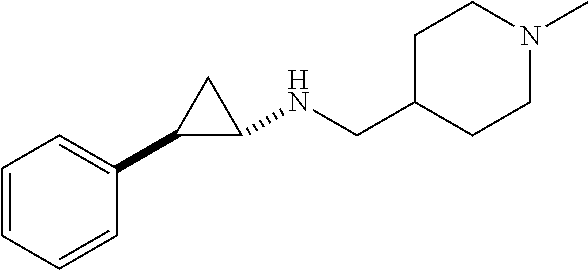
C1=CC=CC(C2C(NCC3CCN(C)CC3)C2)=C1
